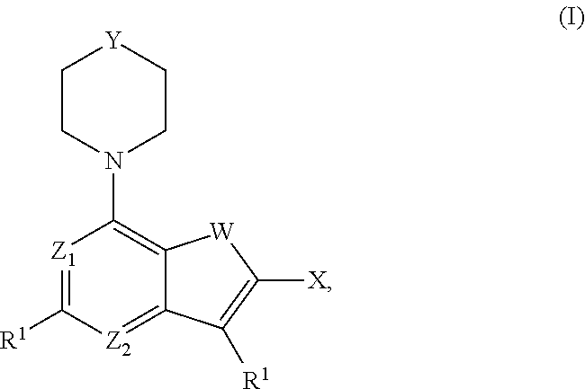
[Z1]1=C([R1])[Z2]=C2C(=C1N1CC[Y]CC1)[W]C([X])=C2[R1]
